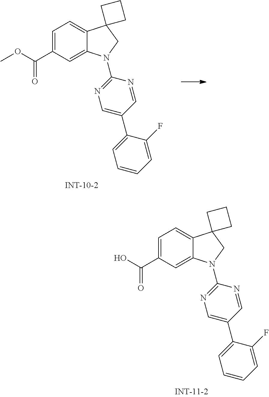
OC(C1=CC=C2C(=C1)N(C1=NC=C(C3=CC=CC=C3F)C=N1)CC21CCC1)=O.O(C(C1=CC=C2C(=C1)N(C1=NC=C(C3=CC=CC=C3F)C=N1)CC21CCC1)=O)C
